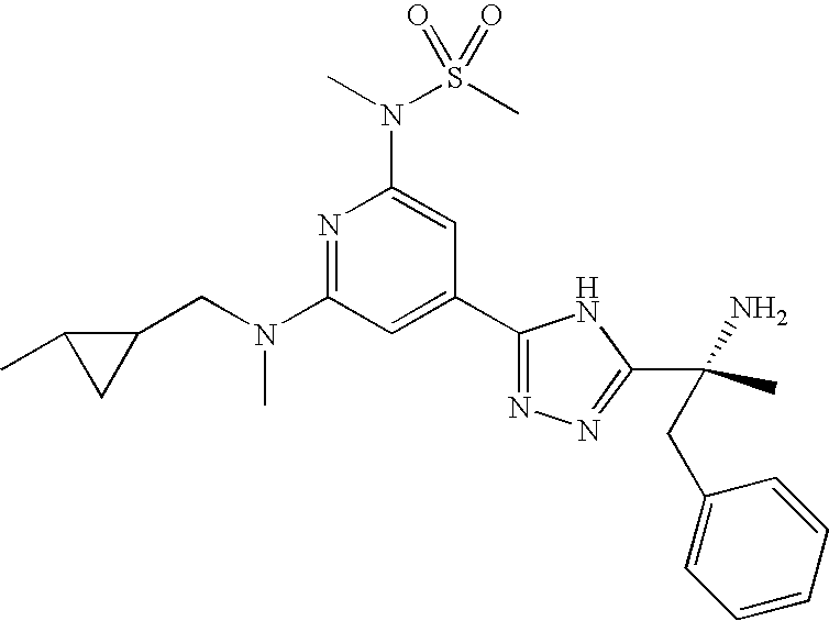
N1=C(N(CC2C(C)C2)C)C=C(C2=NN=C(C(C)(N)CC3=CC=CC=C3)N2)C=C1N(S(C)(=O)=O)C
